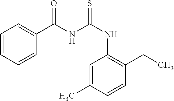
C1=CC=CC(C(NC(=S)NC2=C(CC)C=CC(C)=C2)=O)=C1
